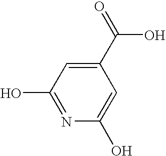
C1(O)=NC(O)=CC(C(=O)O)=C1
